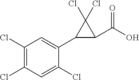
C1(Cl)=C(Cl)C=C(Cl)C(C2C(C(O)=O)C2(Cl)Cl)=C1
